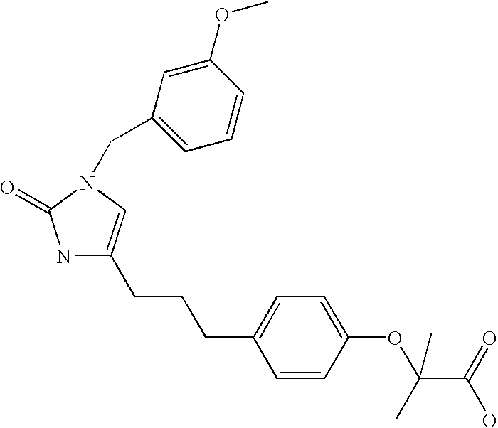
C1=CC(OC(C(=O)O)(C)C)=CC=C1CCCC1=CN(CC2=CC=CC(OC)=C2)C(=O)N1
